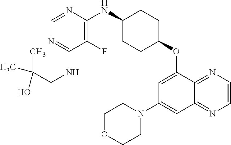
C1=NC(NC2CCC(OC3=CC(N4CCOCC4)=CC4=NC=CN=C34)CC2)=C(F)C(NCC(C)(O)C)=N1
